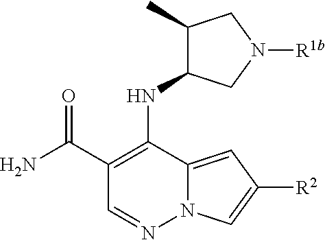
C1(C(N)=O)=C(NC2C(C)CN([R1b])C2)C2=CC([R2])=CN2N=C1
